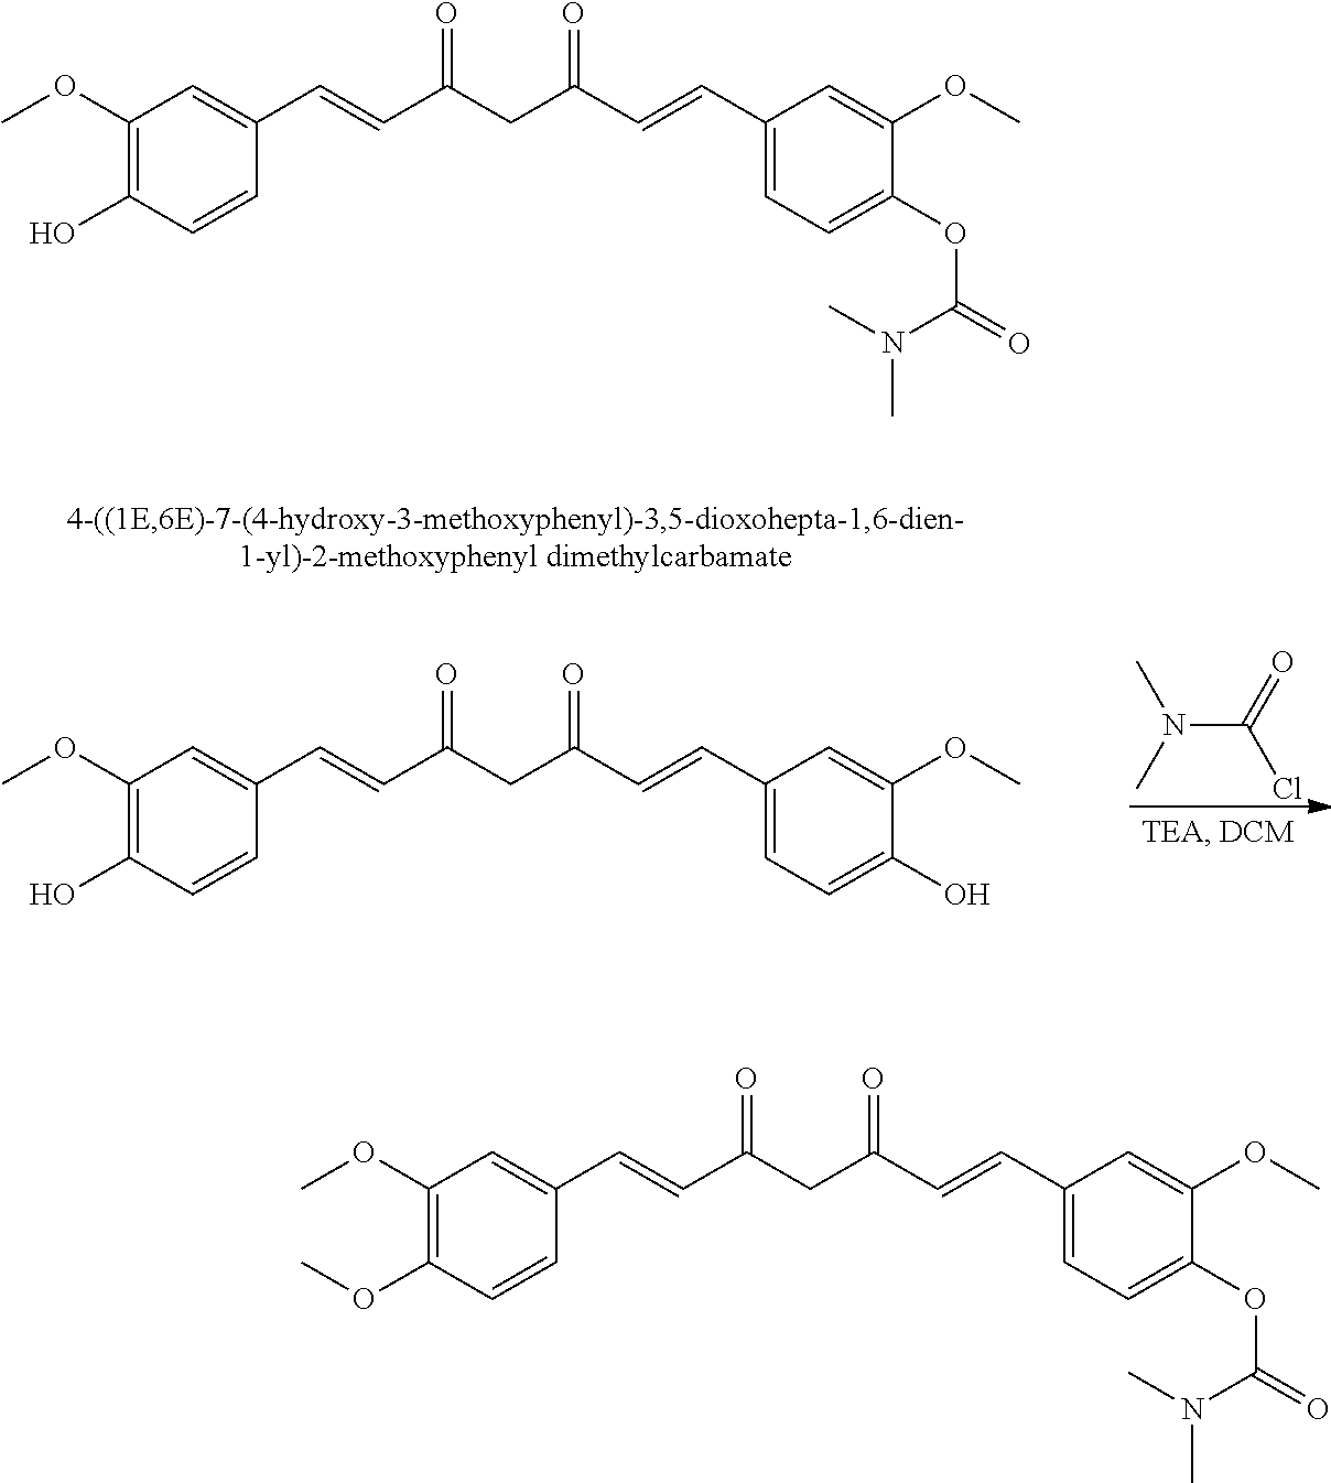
C1(OC)=C(O)C=CC(C=CC(CC(C=CC2=CC=C(OC(N(C)C)=O)C(OC)=C2)=O)=O)=C1.C1(OC)=C(O)C=CC(C=CC(CC(C=CC2=CC=C(O)C(OC)=C2)=O)=O)=C1.N(C(=O)Cl)(C)C.C1(OC)=C(OC)C=CC(C=CC(CC(C=CC2=CC=C(OC(=O)N(C)C)C(OC)=C2)=O)=O)=C1
